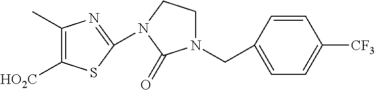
C1(CN2CCN(C3=NC(C)=C([HO2C])S3)C2=O)=CC=C([CF3])C=C1
